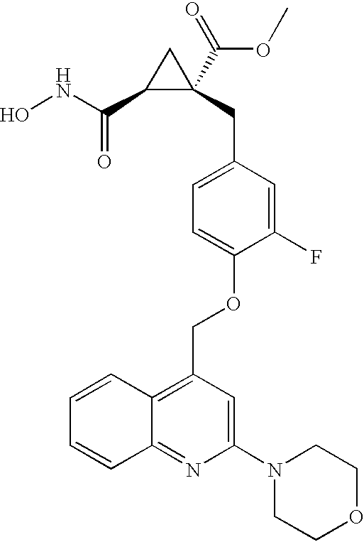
ONC(=O)C1C(C(OC)=O)(CC2=CC=C(OCC3=C4C(=NC(N5CCOCC5)=C3)C=CC=C4)C(F)=C2)C1
